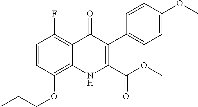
C1=CC(OCCC)=C2C(=C1F)C(=O)C(C1=CC=C(OC)C=C1)=C(C(OC)=O)N2
